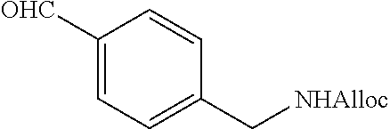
C1([OHC])=CC=C(C[NHAlloc])C=C1
